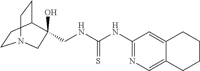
C1CC2CCN1CC2(O)CNC(=S)NC1=NC=C2C(=C1)CCCC2
